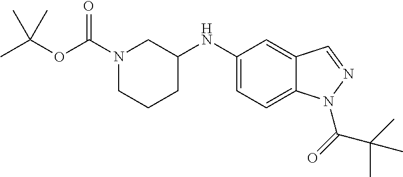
N1(C(OC(C)(C)C)=O)CCCC(NC2=CC=C3C(=C2)C=NN3C(C(C)(C)C)=O)C1
